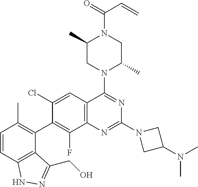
C1=CC2=C(C(C3=C(F)C4=C(C=C3Cl)C(N3C(C)CN(C(=O)C=C)C(C)C3)=NC(N3CC(N(C)C)C3)=N4)=C1C)C(CO)=NN2
